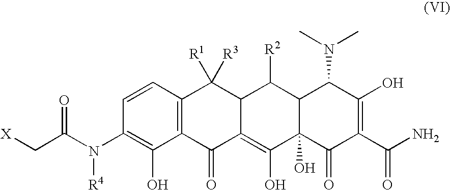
C(C(N(C1=C(O)C2=C(C=C1)C([R3])([R1])C1C(=C(O)C3(O)C(=O)C(C(N)=O)=C(O)C(N(C)C)C3C1[R2])C2=O)[R4])=O)[X]
